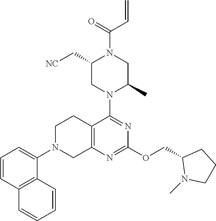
C12=C(N=C(OCC3N(C)CCC3)N=C1N1C(C)CN(C(=O)C=C)C(C[NC])C1)CN(C1=CC=CC3=C1C=CC=C3)CC2
